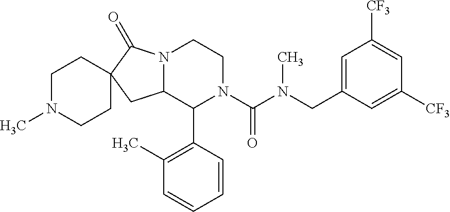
C12N(C(=O)C3(C1)CCN(C)CC3)CCN(C(N(CC1=CC([CF3])=CC([CF3])=C1)C)=O)C2C1=C(C)C=CC=C1
